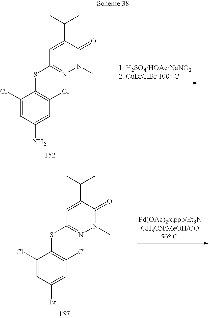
C1=C(C(C)C)C(=O)N(C)N=C1SC1=C(Cl)C=C(N)C=C1Cl.C1=C(C(C)C)C(=O)N(C)N=C1SC1=C(Cl)C=C(Br)C=C1Cl
